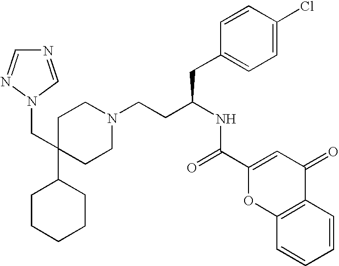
C1C(CN2N=CN=C2)(C2CCCCC2)CCN(CCC(CC2=CC=C(Cl)C=C2)NC(C2=CC(=O)C3=C(O2)C=CC=C3)=O)C1
